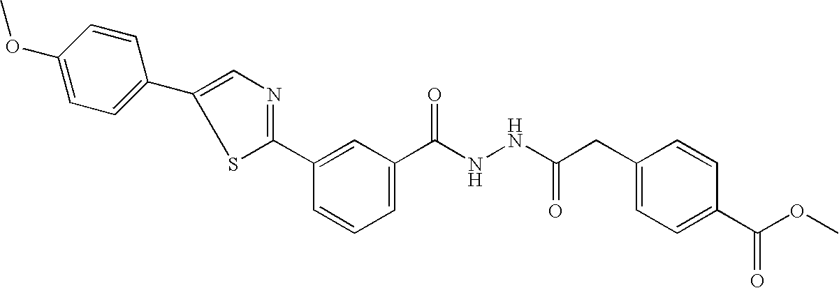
C1(C2=NC=C(C3=CC=C(OC)C=C3)S2)=CC(C(NNC(=O)CC2=CC=C(C(OC)=O)C=C2)=O)=CC=C1
